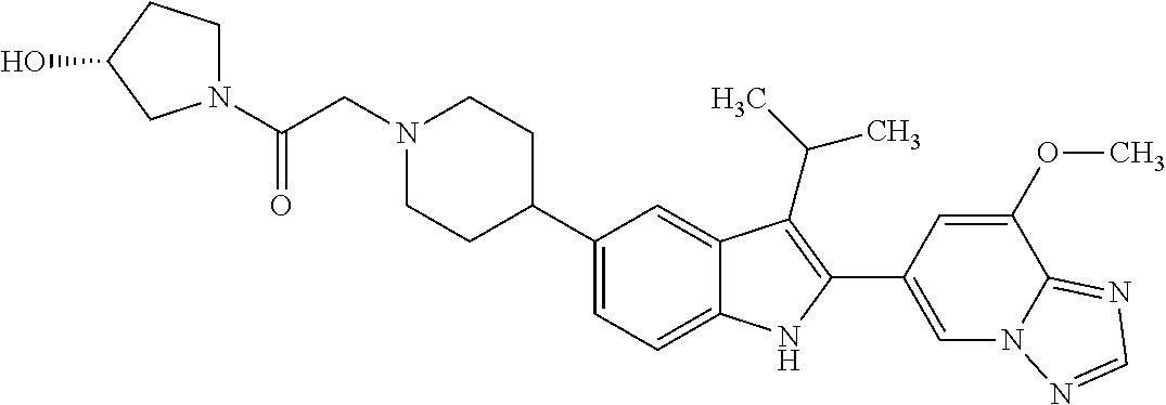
N1(CC(N2CCC(O)C2)=O)CCC(C2=CC=C3C(=C2)C(C(C)C)=C(C2=CN4C(=NC=N4)C(OC)=C2)N3)CC1
